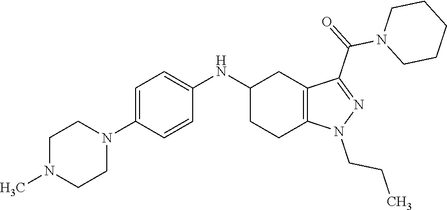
C1(NC2=CC=C(N3CCN(C)CC3)C=C2)CCC2=C(C1)C(C(N1CCCCC1)=O)=NN2CCC
